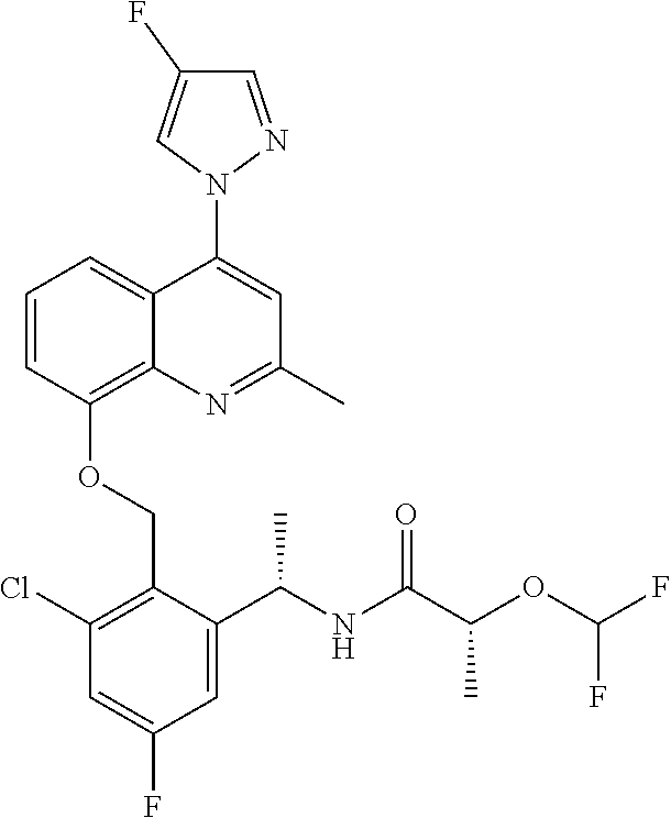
C1=CC(OCC2=C(Cl)C=C(F)C=C2C(NC(C(OC(F)F)C)=O)C)=C2C(=C1)C(N1N=CC(F)=C1)=CC(C)=N2
